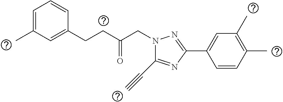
C1=C(C)C=C(CCC(CN2C(C#C)=NC(C3=CC(C)=C(C)C=C3)=N2)=O)C=C1
